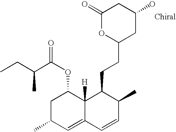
CCC(C(OC1CC(C)C=C2C1([H])C(CCC1CC(O)CC(=O)O1)C(C)C=C2)=O)C
